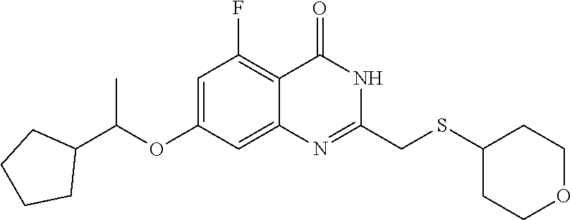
C1=C(OC(C2CCCC2)C)C=C2C(=C1F)C(=O)NC(CSC1CCOCC1)=N2
